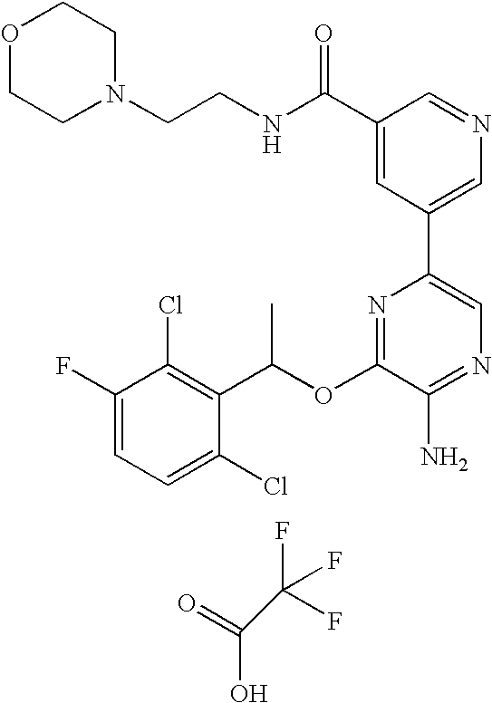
O=C(O)C(F)(F)F.C1=C(F)C(Cl)=C(C(OC2=NC(C3=CN=CC(C(NCCN4CCOCC4)=O)=C3)=CN=C2N)C)C(Cl)=C1
